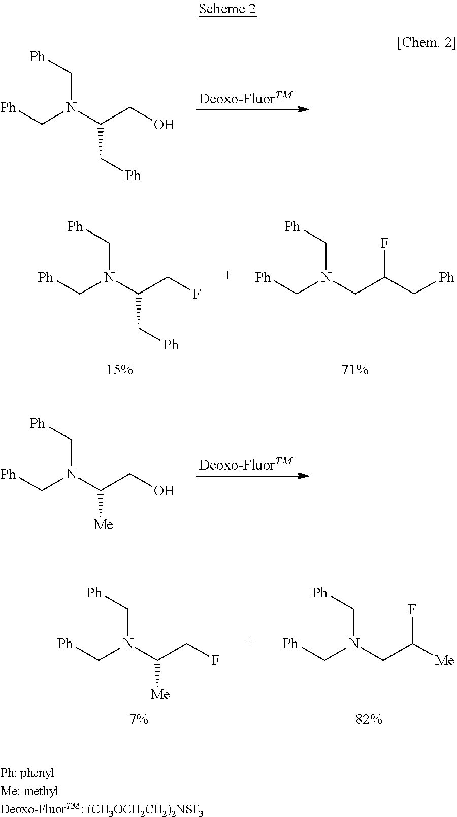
[Deoxo-FluorTM].[Ph]CN(C[Ph])C(CO)C[Ph].[Ph]CN(C[Ph])CC(C[Ph])F.[Ph]CN(C[Ph])C(CF)C[Ph].[Deoxo-FluorTM].[Ph]CN(C[Ph])C(CO)[Me].[Ph]CN(C[Ph])C(CF)[Me].[Ph]CN(C[Ph])CC([Me])F
